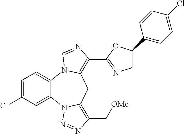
C1=C(Cl)C=C2C(=C1)N1C(=C(C3=NCC(C4=CC=C(Cl)C=C4)O3)N=C1)CC1=C(C[OMe])N=NN21
